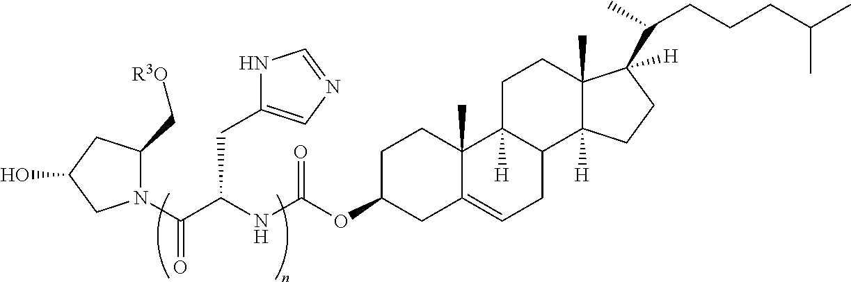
C1(C[R3O])CC(O)CN1C(C(NC(OC1CC2=CCC3C([H])(C2(C)CC1)CCC1(C)C3([H])CCC1([H])C(C)CCCC(C)C)=O)CC1=CN=CN1)=O
